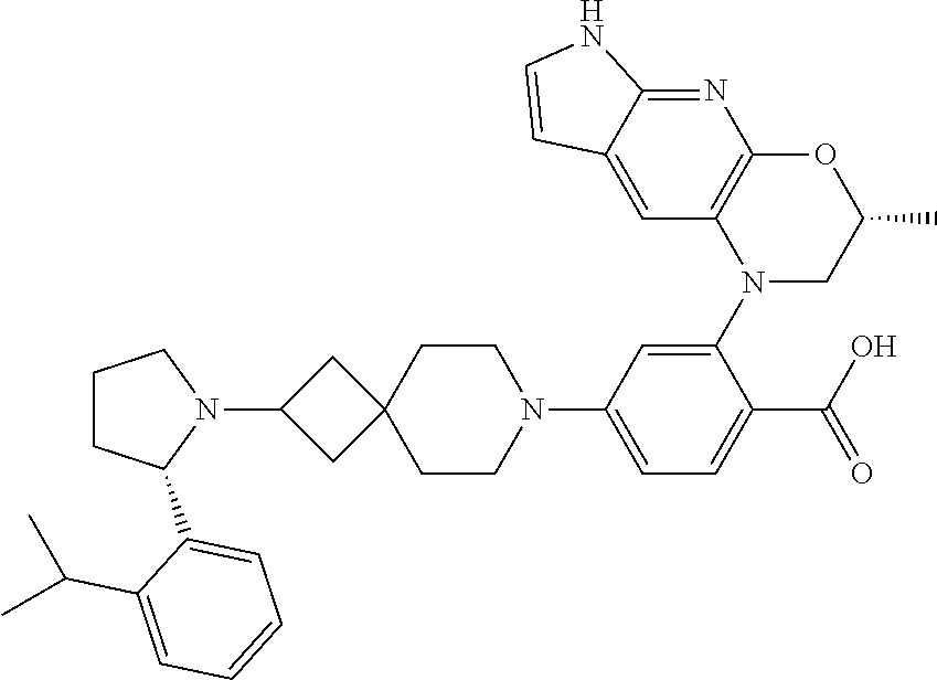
C1=C2C(=NC3=C1N(C1=CC(N4CCC5(CC4)CC(N4CCCC4C4=CC=CC=C4C(C)C)C5)=CC=C1C(O)=O)CC(C)O3)NC=C2
